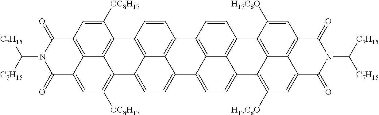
C1([OC8H17])=CC2=C3C(=CC([OC8H17])=C4C5=CC=C6C7=CC=C8C9=C([H17C8O])C=C%10C%11=C(C=C([H17C8O])C(=C%119)C9=C8C7=C(C=C9)C7=C6C5=C(C=C7)C1=C34)C(=O)N(C([C7H15])[C7H15])C%10=O)C(=O)N(C([C7H15])[C7H15])C2=O
